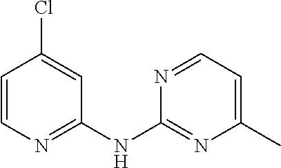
C1=C(Cl)C=CN=C1NC1=NC(C)=CC=N1
